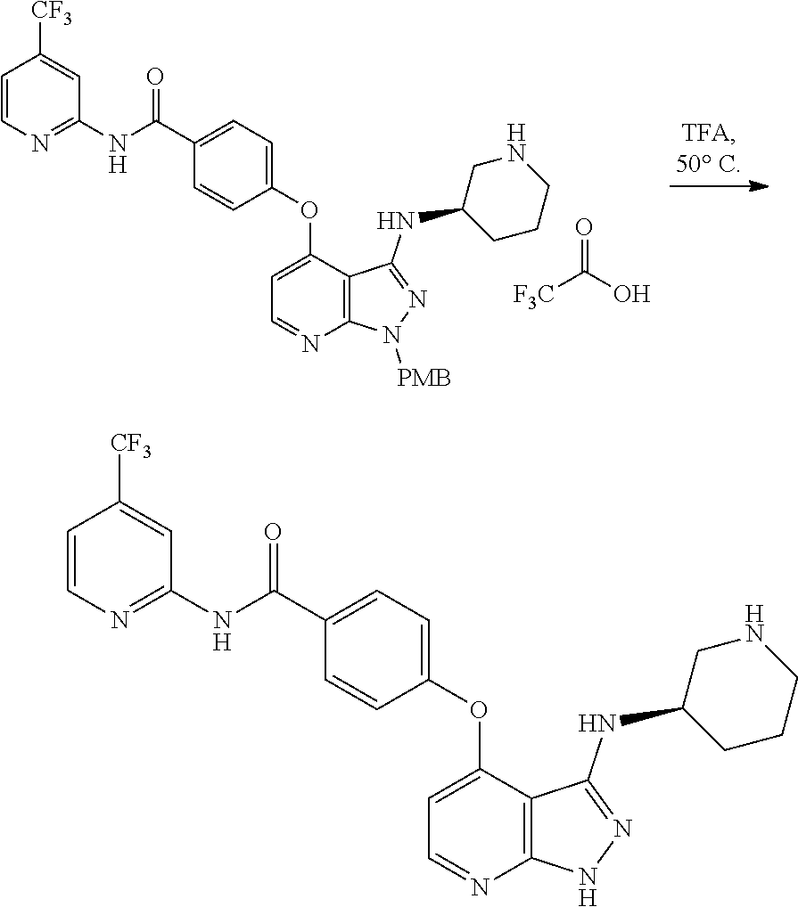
C1(C(NC2=NC=CC([CF3])=C2)=O)=CC=C(OC2=CC=NC3=C2C(NC2CNCCC2)=NN3)C=C1.C1(C(NC2=NC=CC([CF3])=C2)=O)=CC=C(OC2=CC=NC3=C2C(NC2CNCCC2)=NN3[PMB])C=C1.[F3C]C(O)=O
